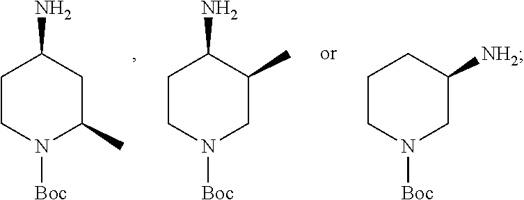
C1CN([Boc])C(C)CC1N.C1CN([Boc])CC(C)C1N.C1CN([Boc])CC([NH2])C1
